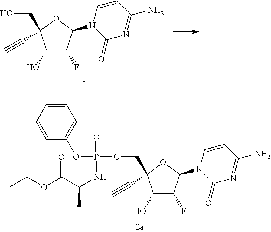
C1(O)C(F)C(N2C(=O)N=C(N)C=C2)OC1(CO)C#C.C1(O)C(F)C(N2C(=O)N=C(N)C=C2)OC1(COP(=O)(NC(C(OC(C)C)=O)C)OC1=CC=CC=C1)C#C
